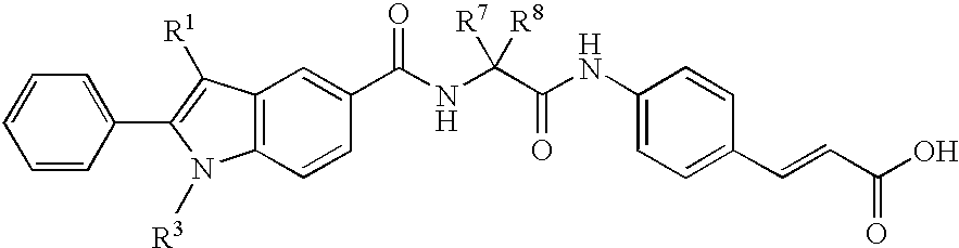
C12=C(C=CC(C(NC(C(NC3=CC=C(C=CC(O)=O)C=C3)=O)([R8])[R7])=O)=C1)N([R3])C(C1=CC=CC=C1)=C2[R1]
